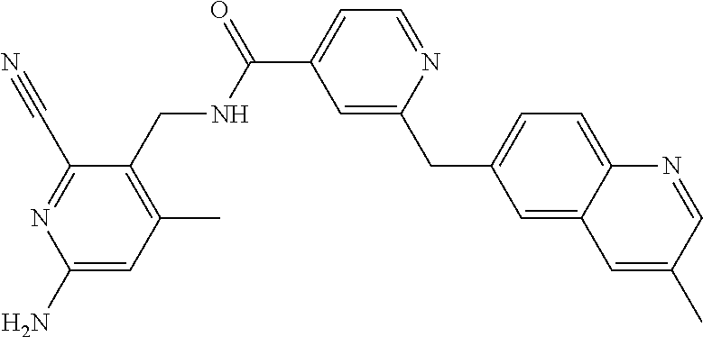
C1=C(CC2=CC(C(=O)NCC3=C(C)C=C(N)N=C3C#N)=CC=N2)C=C2C(=C1)N=CC(C)=C2
